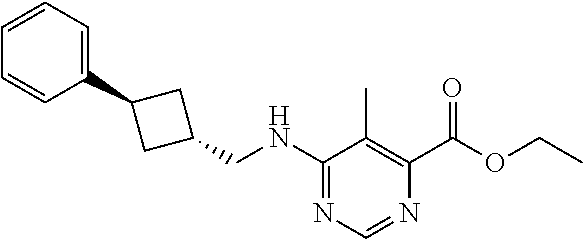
N(C1=NC=NC(C(OCC)=O)=C1C)CC1CC(C2=CC=CC=C2)C1
